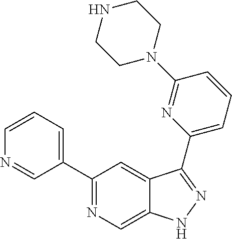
C1=CN=CC(C2=NC=C3C(=C2)C(C2=CC=CC(N4CCNCC4)=N2)=NN3)=C1
